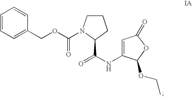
O(C(=O)N1CCCC1C(=O)NC1=CC(=O)OC1OCC)CC1=CC=CC=C1
